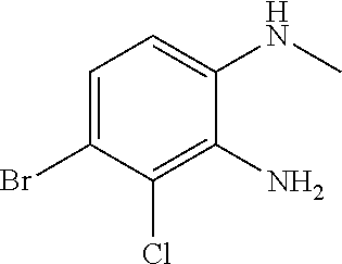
C1=C(Br)C(Cl)=C(N)C(NC)=C1
